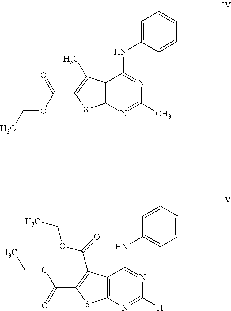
C12=C(N=C(C)N=C1NC1=CC=CC=C1)SC(C(OCC)=O)=C2C.C12=C(N=C([H])N=C1NC1=CC=CC=C1)SC(C(=O)OCC)=C2C(OCC)=O
